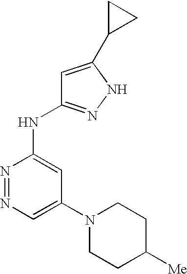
C1=C(N2CCC([Me])CC2)C=C(NC2=NNC(C3CC3)=C2)N=N1
